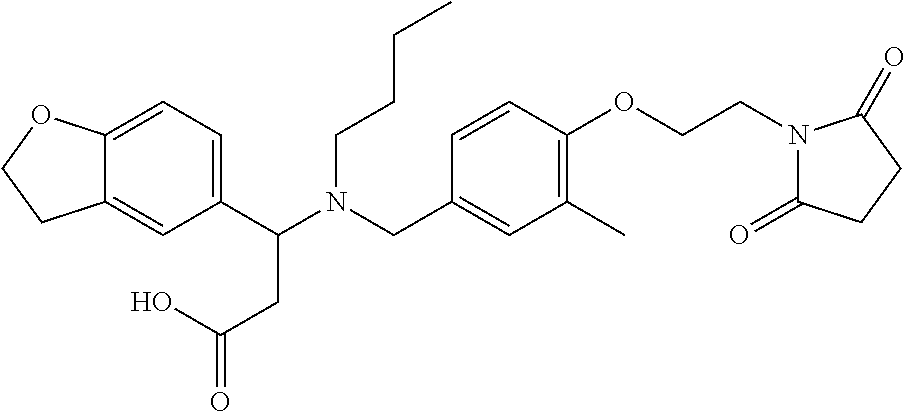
C1(C(N(CC2=CC(C)=C(OCCN3C(=O)CCC3=O)C=C2)CCCC)CC(=O)O)=CC=C2C(=C1)CCO2
